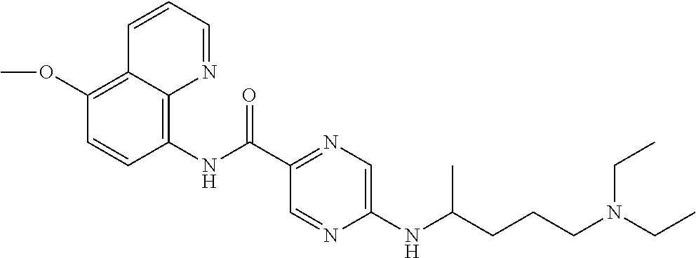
C12=C(OC)C=CC(NC(C3=NC=C(NC(CCCN(CC)CC)C)N=C3)=O)=C1N=CC=C2
